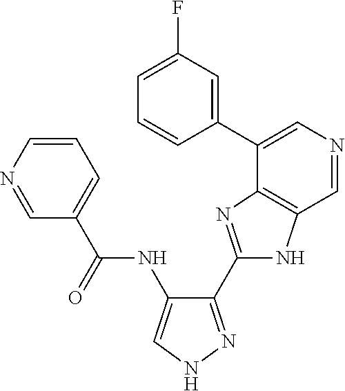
C1(C2=NC3=C(N2)C=NC=C3C2=CC(F)=CC=C2)=NNC=C1NC(C1=CC=CN=C1)=O
